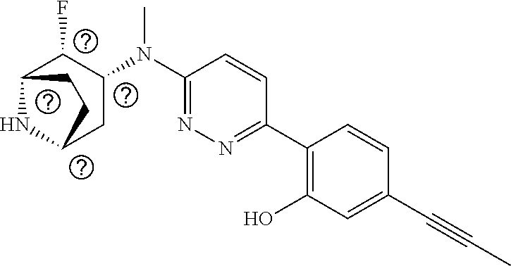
C1(N(C2C(F)C3NC(C2)CC3)C)=NN=C(C2=C(O)C=C(C#CC)C=C2)C=C1
